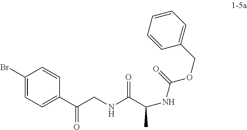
C1(Br)=CC=C(C(CNC(C(C)NC(OCC2=CC=CC=C2)=O)=O)=O)C=C1
